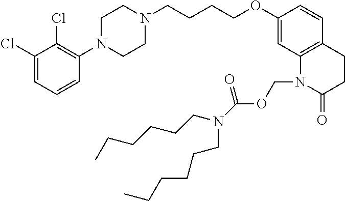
C1(Cl)=CC=CC(N2CCN(CCCCOC3=CC4=C(C=C3)CCC(=O)N4COC(=O)N(CCCCCC)CCCCCC)CC2)=C1Cl
